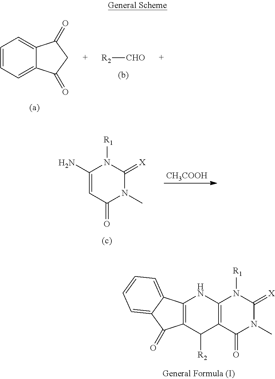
C1=CC=C2C(=C1)C(=O)CC2=O.[R2][CHO].[CH3COOH].C1(N)=CC(=O)N(C)C(=[X])N1[R1].C12=C(C(=O)N(C)C(=[X])N1[R1])C([R2])C1=C(N2)C2=CC=CC=C2C1=O
